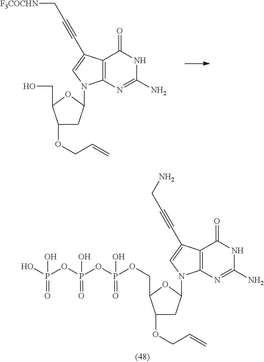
C1(OCC=C)CC(N2C3=C(C(=O)NC(N)=N3)C(C#CC[F3COCHN])=C2)OC1CO.C1(OCC=C)CC(N2C3=C(C(=O)NC(N)=N3)C(C#CCN)=C2)OC1COP(OP(OP(O)(O)=O)(O)=O)(=O)O
